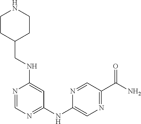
N1=CN=C(NC2=CN=C(C(N)=O)C=N2)C=C1NCC1CCNCC1
